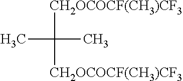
[CH2OCOCF(CH3)CF3]C([CH2OCOCF(CH3)CF3])(C)C
